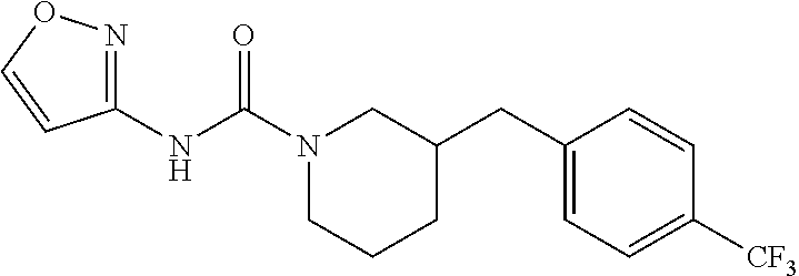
N1(C(NC2=NOC=C2)=O)CCCC(CC2=CC=C([CF3])C=C2)C1
